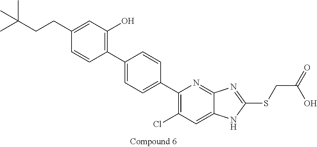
C1(CCC(C)(C)C)=CC(O)=C(C2=CC=C(C3=C(Cl)C=C4C(=N3)N=C(SCC(O)=O)N4)C=C2)C=C1
